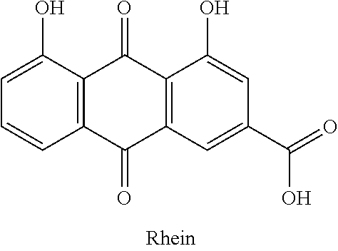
C1=C(O)C2=C(C=C1)C(=O)C1=C(C2=O)C(O)=CC(C(=O)O)=C1
